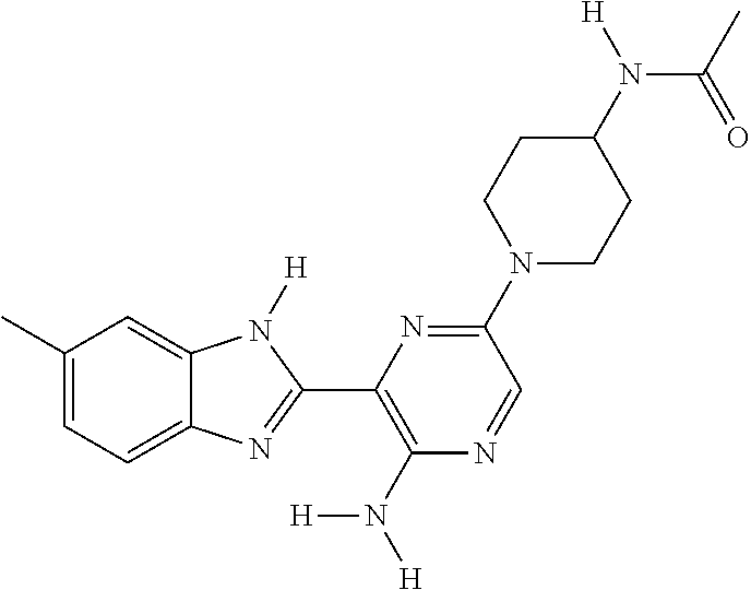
C1(C)=CC=C2C(=C1)N([H])C(C1=C(N([H])[H])N=CC(N3CCC(N([H])C(C)=O)CC3)=N1)=N2
